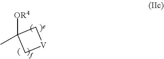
C1([OR4])(C)C[V]C1
